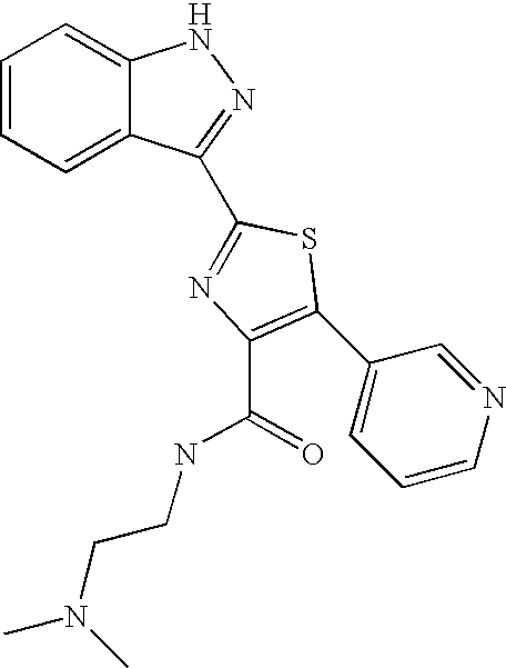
C1=CC=C2C(=C1)NN=C2C1=NC(C(NCCN(C)C)=O)=C(C2=CC=CN=C2)S1
